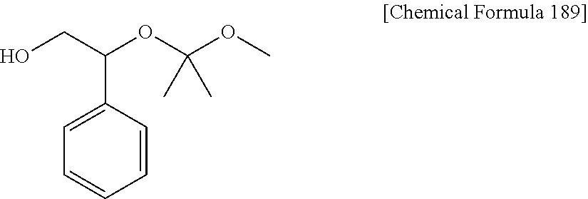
C1=C(C(OC(OC)(C)C)CO)C=CC=C1
